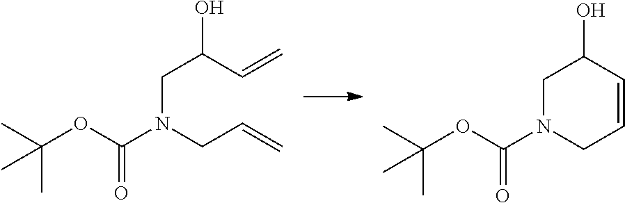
OC1C=CCN(C(OC(C)(C)C)=O)C1.OC(C=C)CN(CC=C)C(OC(C)(C)C)=O
